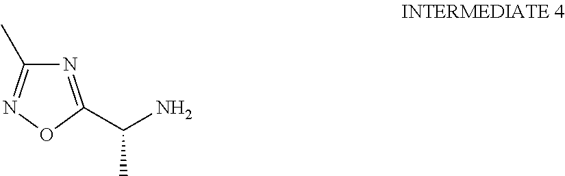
N1=C(C(N)C)ON=C1C
